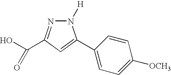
N1([H])N=C(C(O)=O)C=C1C1=CC=C([OCH3])C=C1
